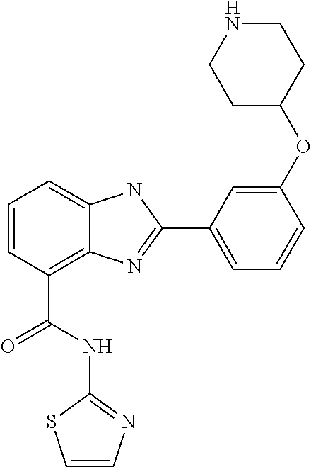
C1=CC(C(NC2=NC=CS2)=O)=C2C(=C1)NC(C1=CC=CC(OC3CCNCC3)=C1)=N2
